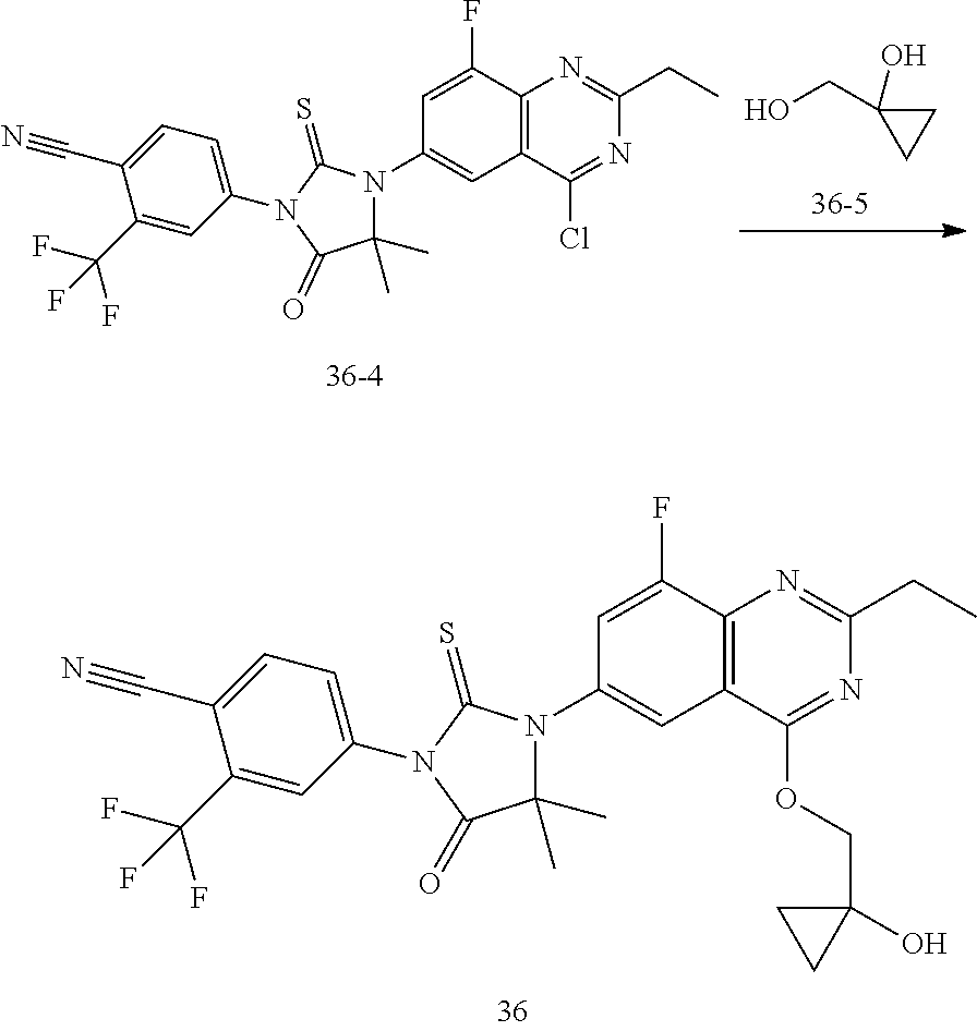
C12=C(C(F)=CC(N3C(C)(C)C(=O)N(C4=CC=C(C#N)C(C(F)(F)F)=C4)C3=S)=C1)N=C(CC)N=C2Cl.C1C(O)(CO)C1.C12=C(C(F)=CC(N3C(C)(C)C(=O)N(C4=CC=C(C#N)C(C(F)(F)F)=C4)C3=S)=C1)N=C(CC)N=C2OCC1(O)CC1
